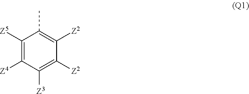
C1([Z5])=C([Z4])C([Z3])=C([Z2])C([Z2])=C1C
